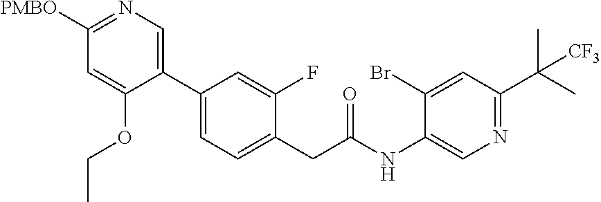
N1=C([PMBO])C=C(OCC)C(C2=CC=C(CC(NC3=CN=C(C(C)(C)[CF3])C=C3Br)=O)C(F)=C2)=C1
